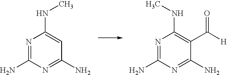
C1(C([H])=O)=C(NC)N=C(N)N=C1N.C1=C(NC)N=C(N)N=C1N
